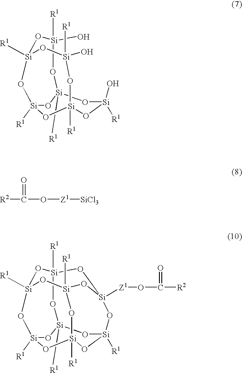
O1[Si]2([R1])O[Si](O)([R1])O[Si]3([R1])O[Si]([R1])(O2)O[Si]([R1])(O[Si]([R1])(O)O3)O[Si]1(O)[R1].O1[Si]2([R1])O[Si]3([R1])O[Si]4([Z1]OC(=O)[R2])CO[Si]1([R1])O[Si]1([R1])O[Si]([R1])(O2)O[Si]([R1])(O[Si]([R1])(O1)O4)O3.[R2]C(=O)O[Z1][SiCl3]
